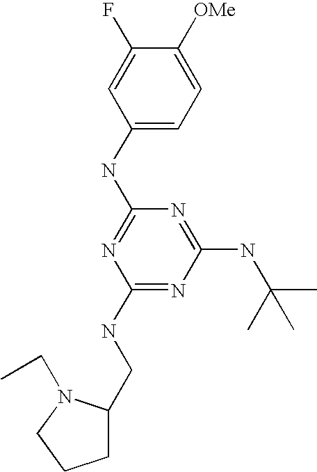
C1(NC2=NC(NCC3CCCN3CC)=NC(NC(C)(C)C)=N2)=CC=C([OMe])C(F)=C1
